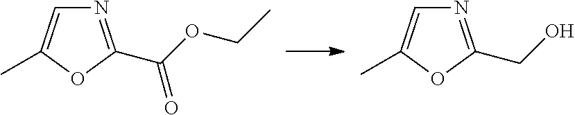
N1=C(C(OCC)=O)OC(C)=C1.N1=C(CO)OC(C)=C1
